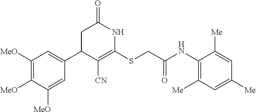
C1=C(C2C([CN])=C(SCC(=O)NC3=C([Me])C=C([Me])C=C3[Me])NC(=O)C2)C=C([MeO])C([MeO])=C1[MeO]
